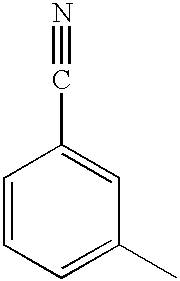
C1=CC=C(C)C=C1C#N
